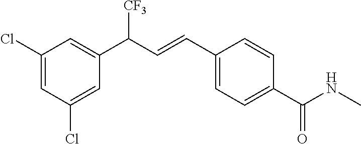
C1(Cl)=CC(Cl)=CC(C(C=CC2=CC=C(C(=O)NC)C=C2)[CF3])=C1
